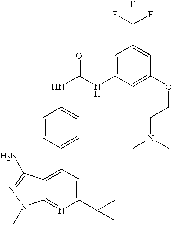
C1(C(C)(C)C)=CC(C2=CC=C(NC(=O)NC3=CC(C(F)(F)F)=CC(OCCN(C)C)=C3)C=C2)=C2C(=N1)N(C)N=C2N
